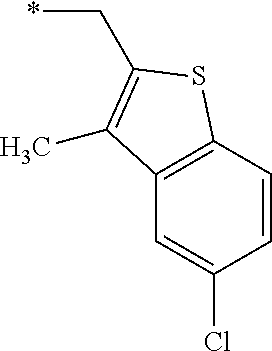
C(*)C1=C(C)C2=C(C=CC(Cl)=C2)S1
